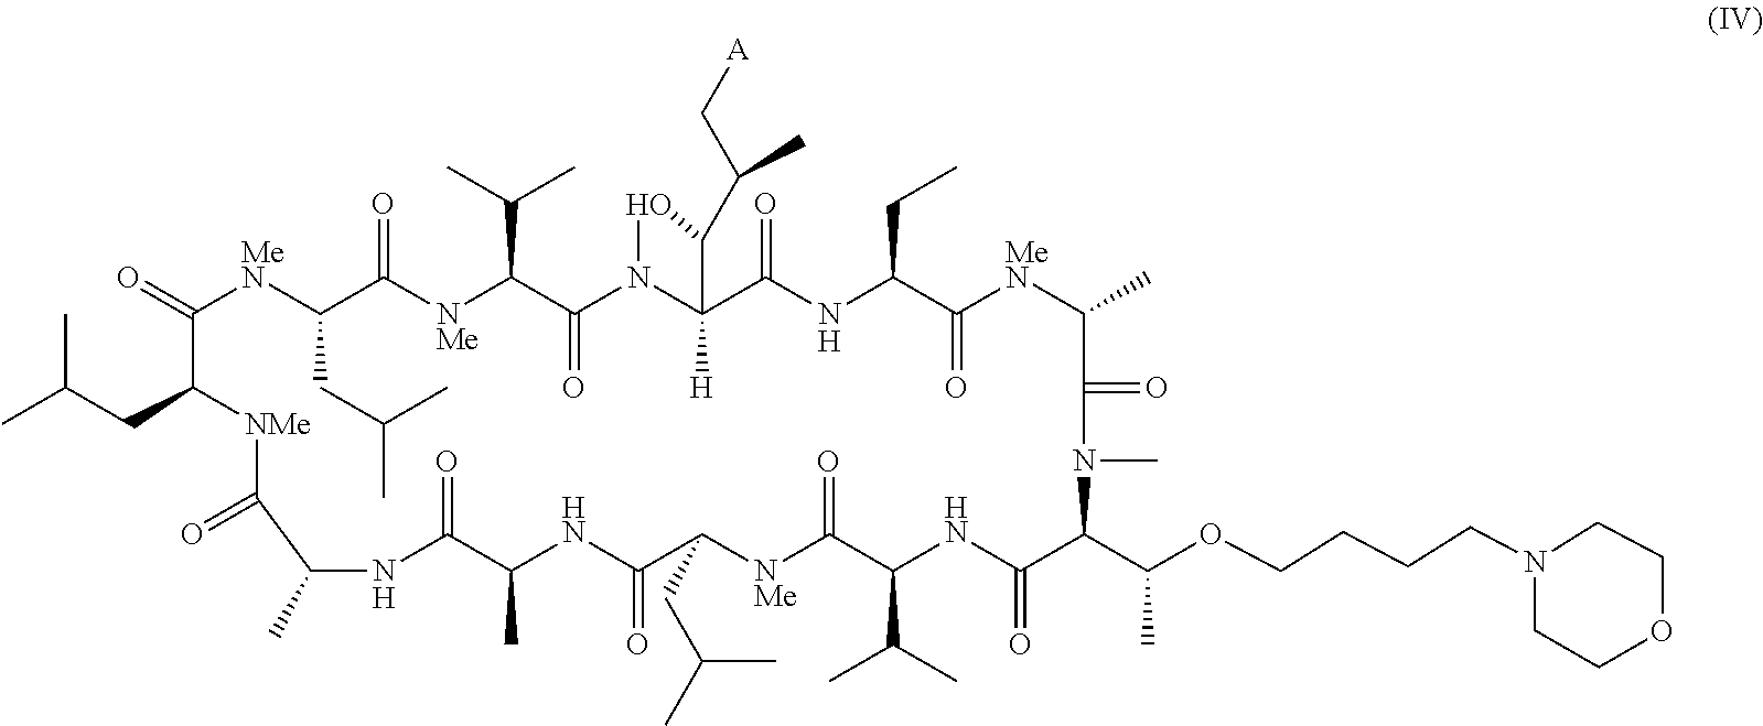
CC(C)CC1C(=O)[MeN]C(CC(C)C)C(=O)[NMe]C(C(C)C)C(=O)N2OC(C(C[A])C)C2([H])C(=O)NC(CC)C(=O)[MeN]C(C)C(=O)N(C)C(C(OCCCCN2CCOCC2)C)C(=O)NC(C(C)C)C(=O)[NMe]C(CC(C)C)C(=O)NC(C)C(=O)NC(C)C(=O)[NMe]1
